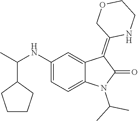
C1(NC(C)C2CCCC2)=CC=C2C(=C1)C(=C1NCCOC1)C(=O)N2C(C)C
